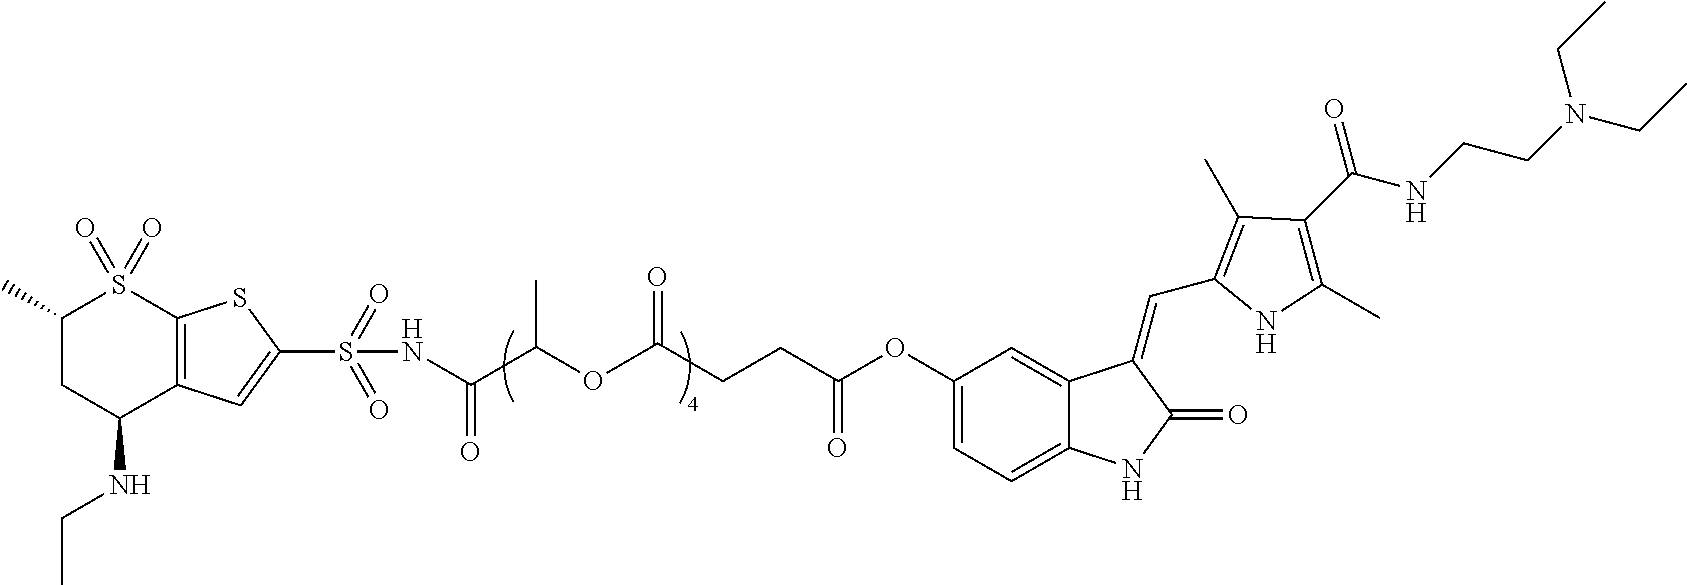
C1(C)CC(NCC)C2=C(S1(=O)=O)SC(S(=O)(=O)NC(=O)C(C)OC(=O)CCC(OC1=CC=C3C(=C1)C(=CC1=C(C)C(C(NCCN(CC)CC)=O)=C(C)N1)C(=O)N3)=O)=C2
